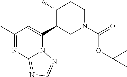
C1(C)C(C2=CC(C)=NC3=NC=NN23)CN(C(=O)OC(C)(C)C)CC1
